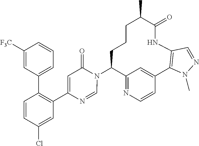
C12=NC=CC(=C1)C1=C(NC(=O)C(C)CCCC2N2C(=O)C=C(C3=C(C4=CC=CC([F3C])=C4)C=CC(Cl)=C3)N=C2)C=NN1C
